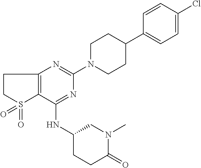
C12=C(C(NC3CCC(=O)N(C)C3)=NC(N3CCC(C4=CC=C(Cl)C=C4)CC3)=N1)S(=O)(=O)CC2
